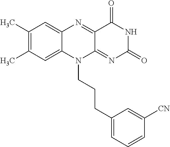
C1(C)=C(C)C=C2C(=C1)N=C1C(=NC(=O)NC1=O)N2CCCC1=CC=CC([CN])=C1
